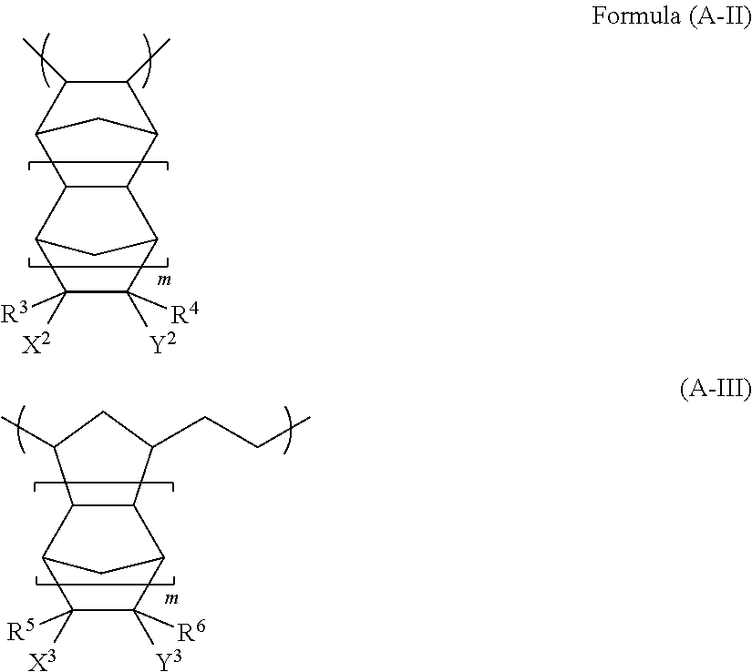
C1([X3])([R5])C([Y3])([R6])C2C3C(C1C2)C(C)CC3CCC.C1(C)C(C)C2CC1C1C3C([Y2])([R4])C([X2])([R3])C(C21)C3
